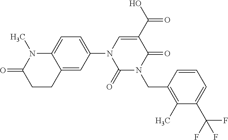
C12=CC=C(N3C=C(C(O)=O)C(=O)N(CC4=C(C)C(C(F)(F)F)=CC=C4)C3=O)C=C1CCC(=O)N2C
